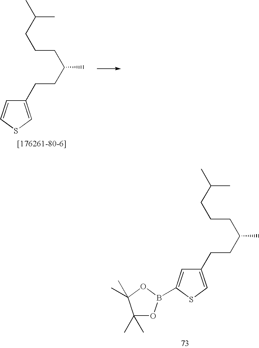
C(C1=CSC=C1)CC(CCCC(C)C)C.C1=C(B2OC(C)(C)C(C)(C)O2)SC=C1CCC(CCCC(C)C)C
